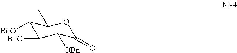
C1([BnO])C([BnO])C([OBn])C(=O)OC1C
